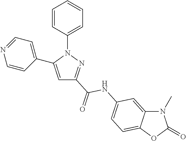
C1=CC(N2C(C3=CC=NC=C3)=CC(C(NC3=CC=C4C(=C3)N(C)C(=O)O4)=O)=N2)=CC=C1
